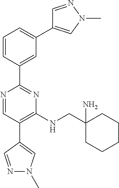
C1=NN(C)C=C1C1=CC=CC(C2=NC(NCC3(N)CCCCC3)=C(C3=CN(C)N=C3)C=N2)=C1
